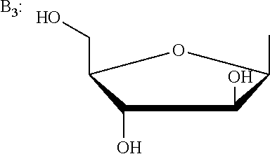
C1(O)C(CO)OC(C)C1O.[B3:]
